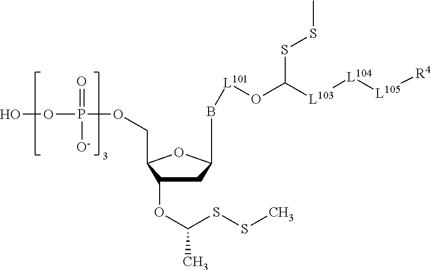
C1C(OC(SSC)C)C(COP(OO)(=O)[O-])OC1B[L101]OC([L103][L104][L105][R4])SSC
